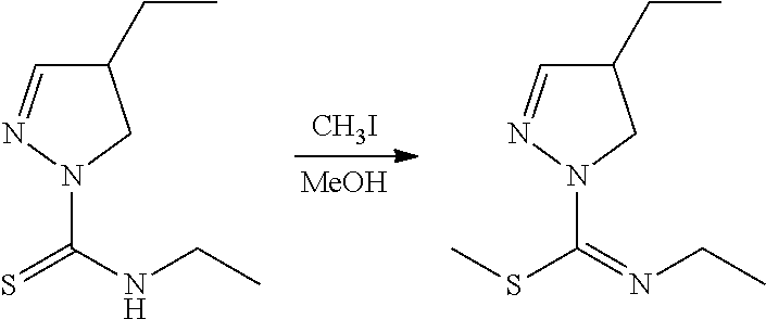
C1(CC)C=NN(C(NCC)=S)C1.C1(CC)C=NN(C(=NCC)SC)C1.[MeOH].[CH3I]
